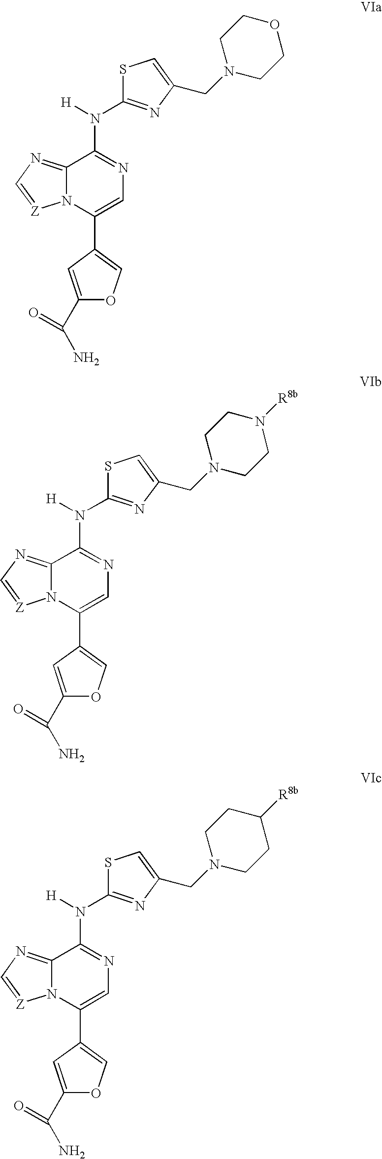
C1(C(N)=O)=CC(C2=CN=C(N([H])C3=NC(CN4CCOCC4)=CS3)C3=NC=[Z]N32)=CO1.C1(C(N)=O)=CC(C2=CN=C(N([H])C3=NC(CN4CCN([R8b])CC4)=CS3)C3=NC=[Z]N32)=CO1.C1(C(N)=O)=CC(C2=CN=C(N([H])C3=NC(CN4CCC([R8b])CC4)=CS3)C3=NC=[Z]N32)=CO1
